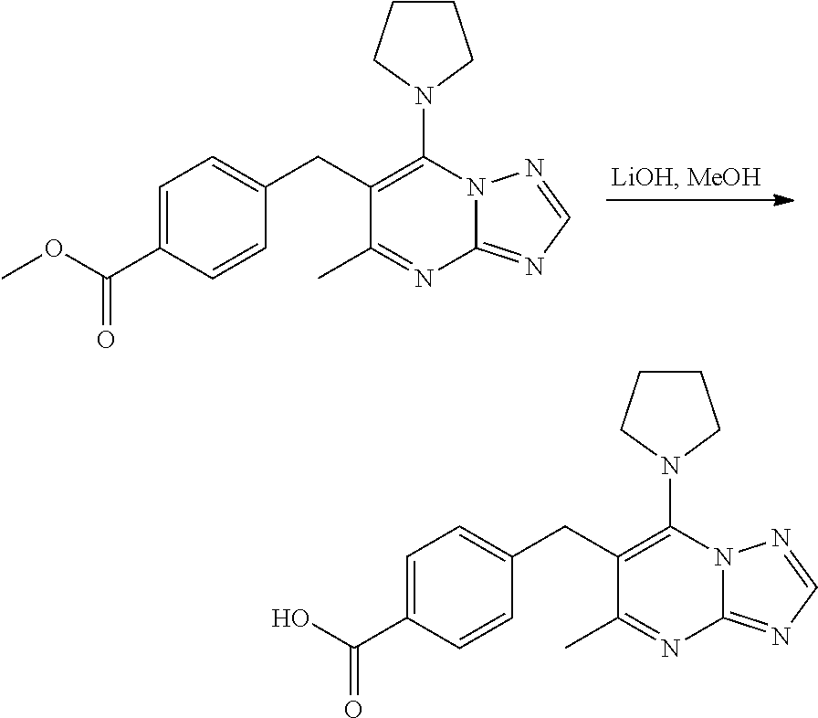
C1(C(O)=O)=CC=C(CC2=C(N3CCCC3)N3C(=NC=N3)N=C2C)C=C1.C1(C(OC)=O)=CC=C(CC2=C(N3CCCC3)N3C(=NC=N3)N=C2C)C=C1
